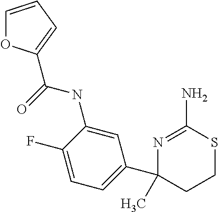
C1=C(F)C(NC(=O)C2=CC=CO2)=CC(C2(C)N=C(N)SCC2)=C1
